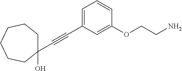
C1(C#CC2=CC=CC(OCCN)=C2)(O)CCCCCC1
